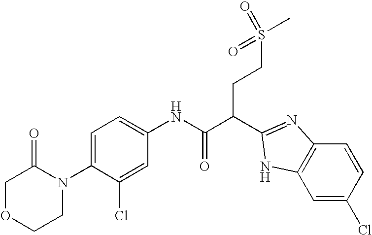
C1OCCN(C2=CC=C(NC(C(CCS(=O)(C)=O)C3=NC4=C(C=C(Cl)C=C4)N3)=O)C=C2Cl)C1=O
